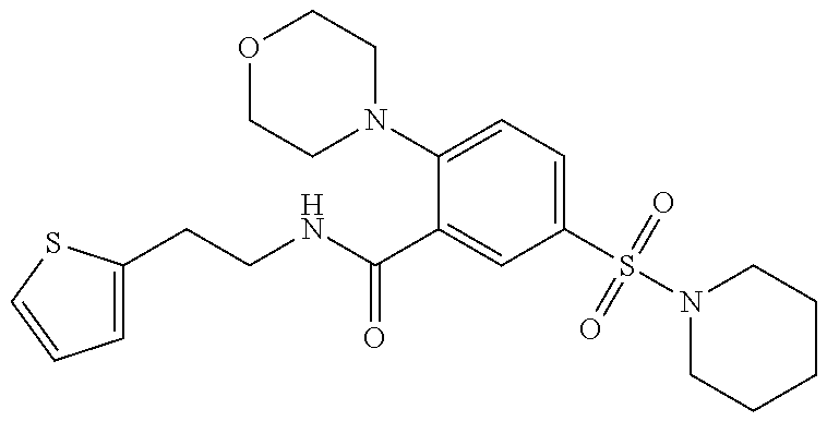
C1=C(CCNC(=O)C2=CC(S(N3CCCCC3)(=O)=O)=CC=C2N2CCOCC2)SC=C1
